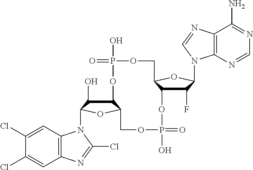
C12C(O)C(N3C4=C(C=C(Cl)C(Cl)=C4)N=C3Cl)OC1COP(O)(=O)OC1C(F)C(N3C4=C(C(N)=NC=N4)N=C3)OC1COP(O)(=O)O2
